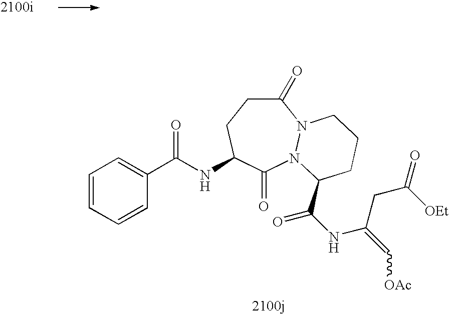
C1(=O)CCC(NC(C2=CC=CC=C2)=O)C(=O)N2N1CCCC2C(NC(=C[OAc])CC([OEt])=O)=O
